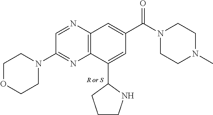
C12=C(N=CC(N3CCOCC3)=N1)C=C(C(N1CCN(C)CC1)=O)C=C2C1CCCN1.[R or S]
